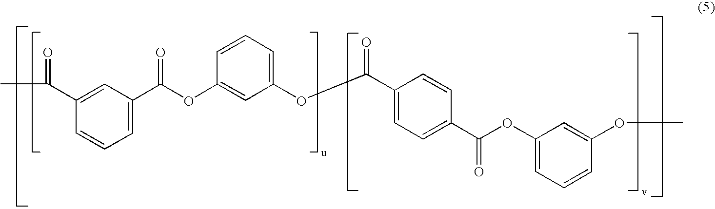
CC(C1=CC(C(OC2=CC(OC(C3=CC=C(C(OC4=CC=CC(OC)=C4)=O)C=C3)=O)=CC=C2)=O)=CC=C1)=O
